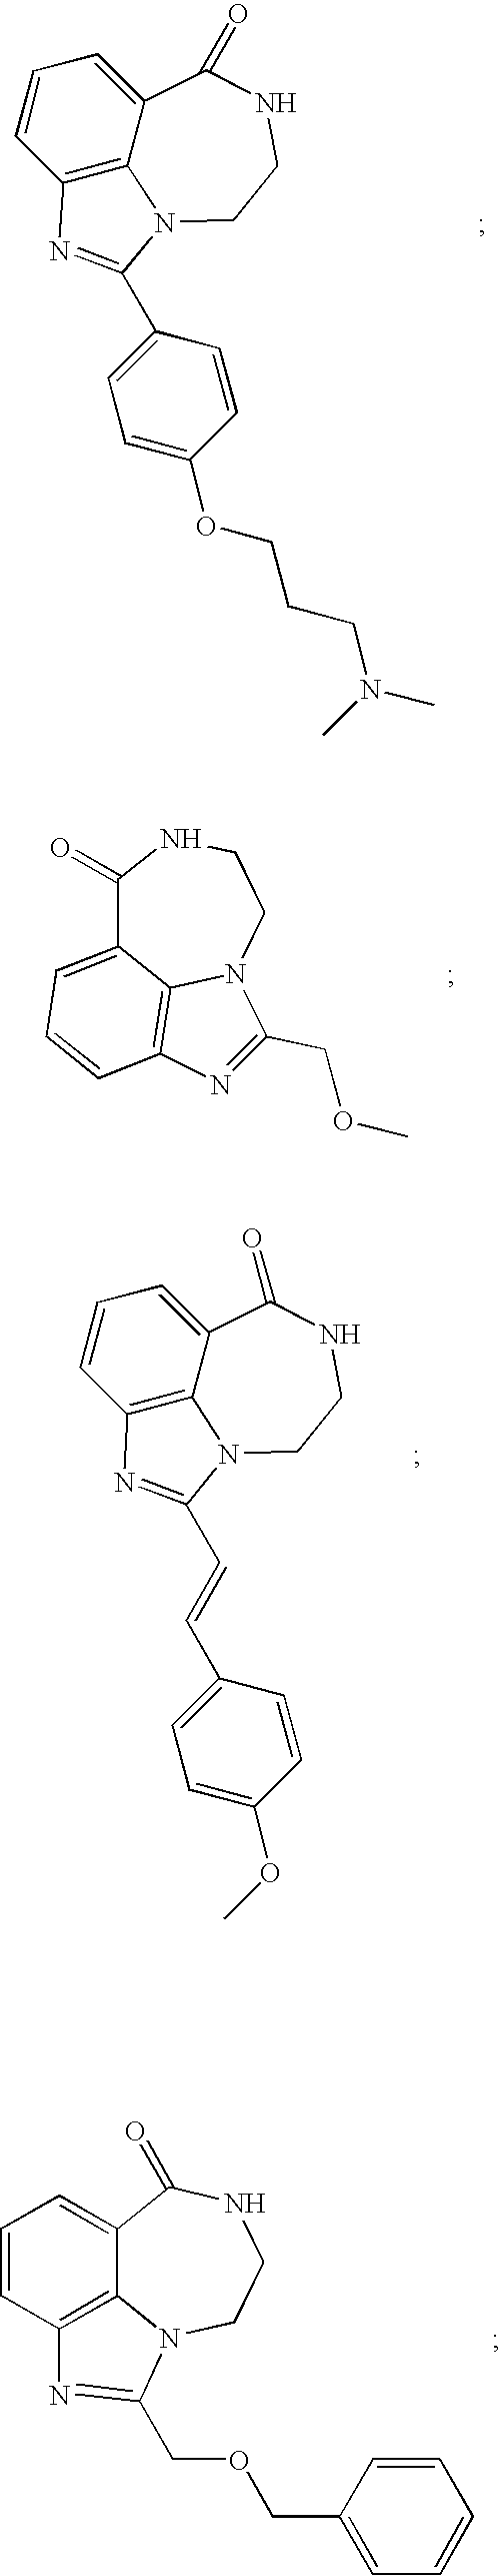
C1=CC2=C3C(=C1)C(=O)NCCN3C(C1=CC=C(OCCCN(C)C)C=C1)=N2.C1(=O)C2=CC=CC3=C2N(CCN1)C(COC)=N3.C1=CC2=C3C(=C1)C(=O)NCCN3C(C=CC1=CC=C(OC)C=C1)=N2.C12=CC=CC3=C1N(CCNC2=O)C(COCC1=CC=CC=C1)=N3
